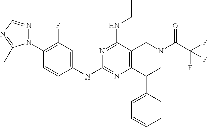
C1=CC(NC2=NC3=C(C(NCC)=N2)CN(C(C(F)(F)F)=O)CC3C2=CC=CC=C2)=CC(F)=C1N1N=CN=C1C
